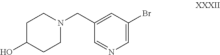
C1C(O)CCN(CC2=CC(Br)=CN=C2)C1
